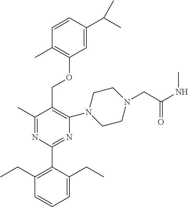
C1(C)=NC(C2=C(CC)C=CC=C2CC)=NC(N2CCN(CC(NC)=O)CC2)=C1COC1=C(C)C=CC(C(C)C)=C1
